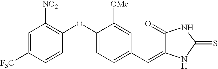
C1=C([F3C])C=CC(OC2=CC=C(C=C3C(=O)NC(=S)N3)C=C2[OMe])=C1[NO2]
